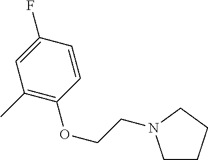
C1(C)=C(OCCN2CCCC2)C=CC(F)=C1
